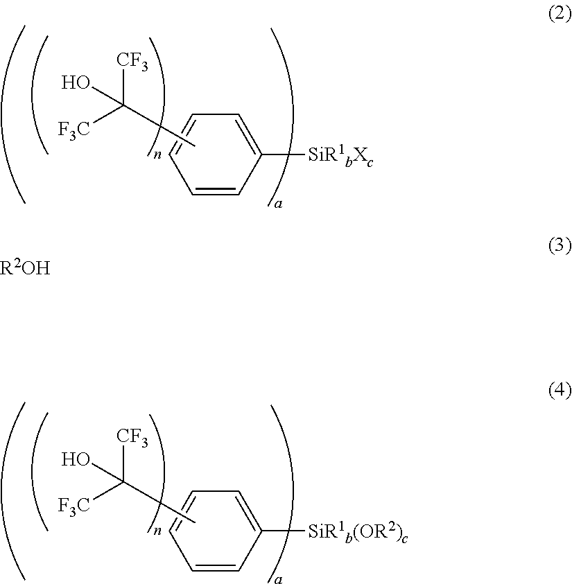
C1=CC([SiR1bXc])=CC=C1.CC([F3C])([CF3])O.C1=CC([SiR1b(OR2)c])=CC=C1.CC([F3C])([CF3])O.[R2OH]
